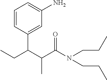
C1=CC(C(C(C(N(CCC)CCC)=O)C)CC)=CC(N)=C1
